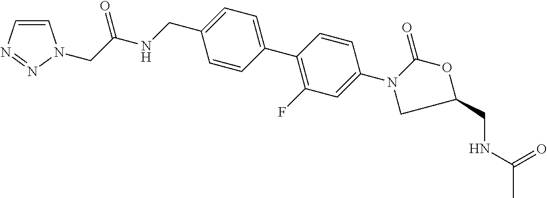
C1=CN=NN1CC(NCC1=CC=C(C2=C(F)C=C(N3C(=O)OC(CNC(C)=O)C3)C=C2)C=C1)=O
